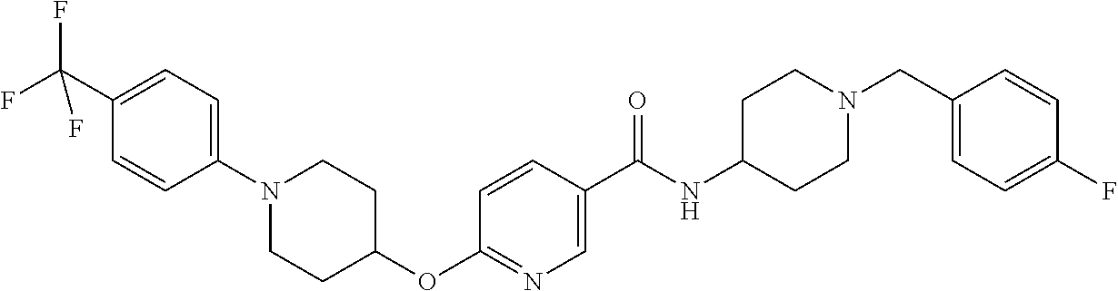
C1(C(F)(F)F)=CC=C(N2CCC(OC3=NC=C(C(NC4CCN(CC5=CC=C(F)C=C5)CC4)=O)C=C3)CC2)C=C1
